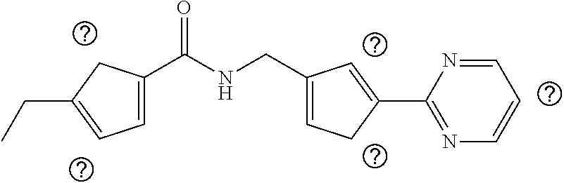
C1=C(C(NCC2=CCC(C3=NC=CC=N3)=C2)=O)CC(CC)=C1
